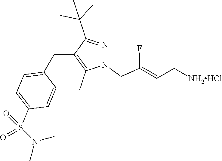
C1(CC2=C(C)N(CC(F)=CC[NH2HCl])N=C2C(C)(C)C)=CC=C(S(=O)(=O)N(C)C)C=C1
